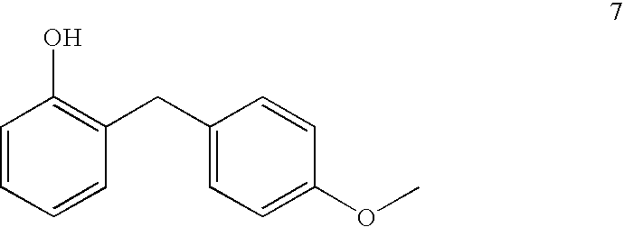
C1=CC(CC2=CC=C(OC)C=C2)=C(O)C=C1
